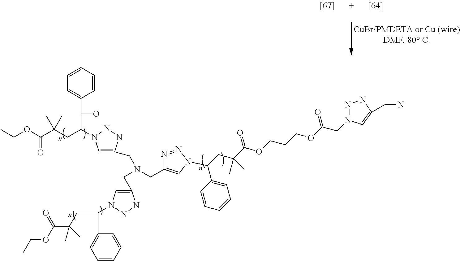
N1=N(CC(OCCCOC(C(C)(CC(C2=CC=CC=C2)N2C=C(CN(CC3=CN(C(CC(C)(C)C(OCC)=O)C(O)C4=CC=CC=C4)NN3)CC3=CN(C(CC(C(OCC)=O)(C)C)C4=CC=CC=C4)NN3)N=N2)C)=O)=O)C=C(CN)N1
